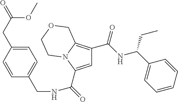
C1=C(C(=O)NCC2=CC=C(CC(=O)OC)C=C2)N2C(=C1C(NC(C1=CC=CC=C1)CC)=O)COCC2
